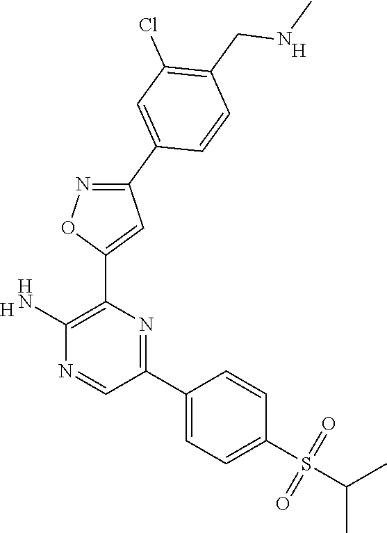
[H].C1(N)=C(C2=CC(C3=CC(Cl)=C(CNC)C=C3)=NO2)N=C(C2=CC=C(S(=O)(=O)C(C)C)C=C2)C=N1.[H]
